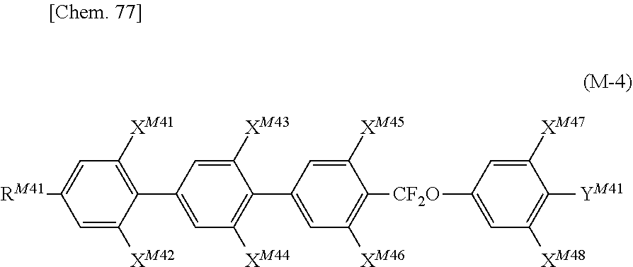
C1([CF2O]C2=C([XM46])C=C(C3=C([XM44])C=C(C4=C([XM41])C=C([RM41])C=C4[XM42])C=C3[XM43])C=C2[XM45])=CC([XM48])=C([YM41])C([XM47])=C1
